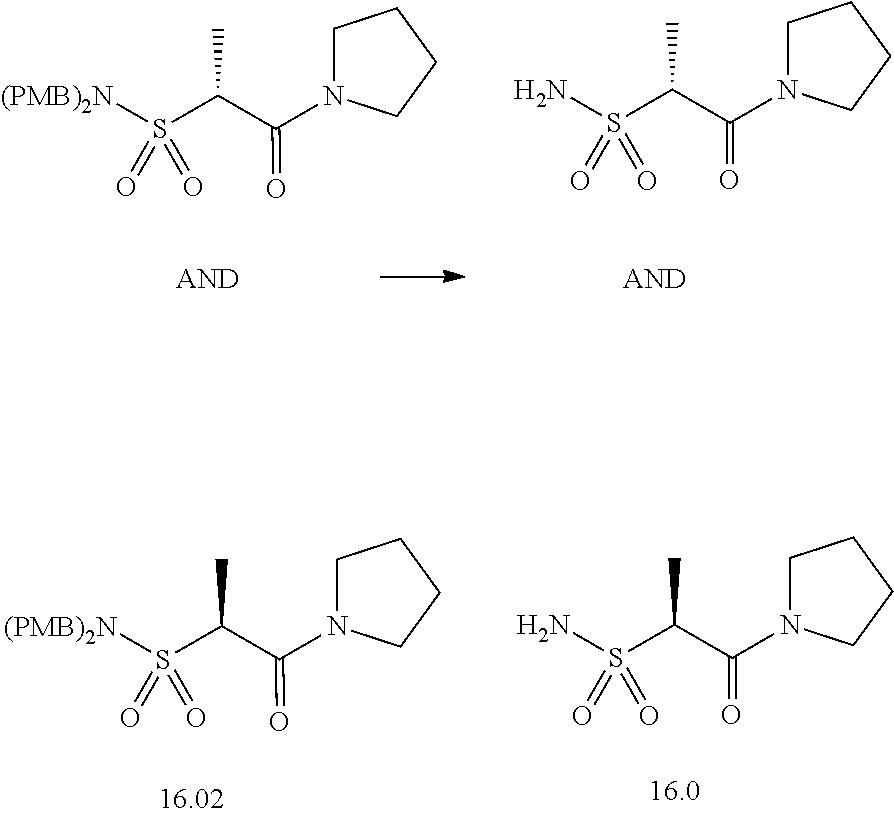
S(C(C(N1CCCC1)=O)C)(=O)(=O)[(PMB)2N].S(C(C(=O)N1CCCC1)C)(=O)(=O)N.S(C(C(N1CCCC1)=O)C)(=O)(=O)[(PMB)2N].S(C(C(=O)N1CCCC1)C)(=O)(=O)N
